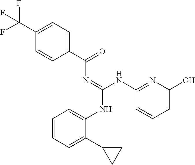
C1=CC=C(C2CC2)C(NC(=NC(C2=CC=C(C(F)(F)F)C=C2)=O)NC2=NC(O)=CC=C2)=C1
